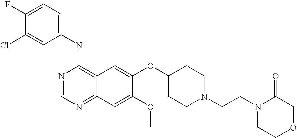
C1(NC2=C3C(=NC=N2)C=C(OC)C(OC2CCN(CCN4CCOCC4=O)CC2)=C3)=CC=C(F)C(Cl)=C1
